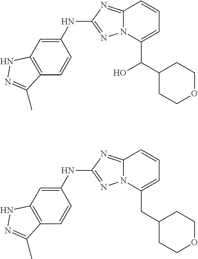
C12=NC(NC3=CC4=C(C=C3)C(C)=NN4)=NN1C(C(O)C1CCOCC1)=CC=C2.C12=NC(NC3=CC4=C(C=C3)C(C)=NN4)=NN1C(CC1CCOCC1)=CC=C2
